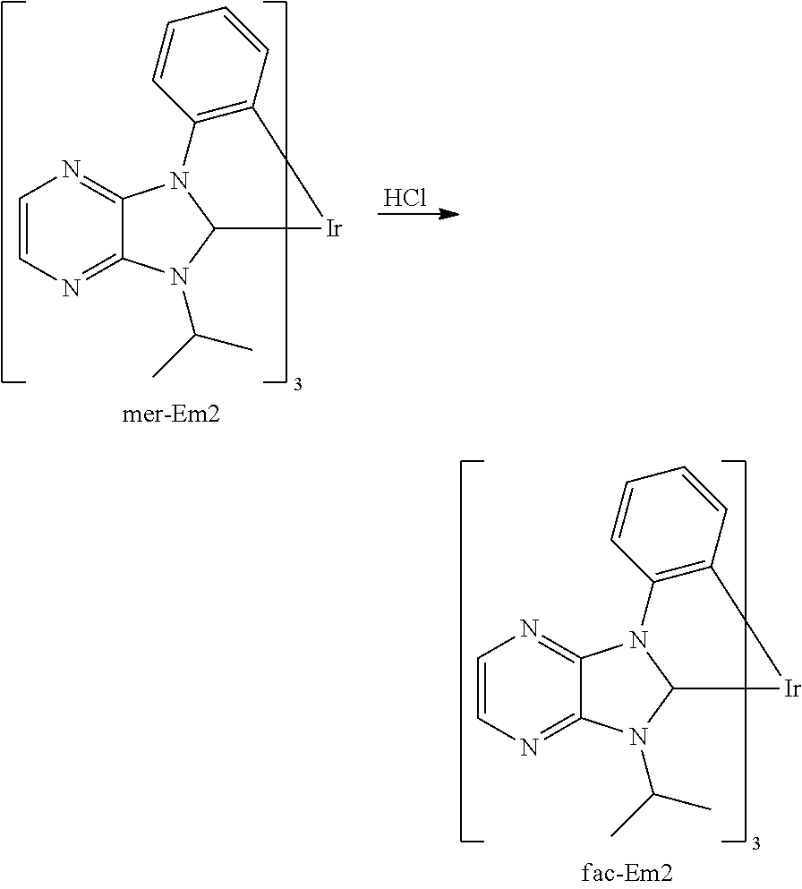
C1=CN=C2C(=N1)N1C(N2C(C)C)[Ir]C2=C1C=CC=C2.C1=CN=C2C(=N1)N1C(N2C(C)C)[Ir]C2=C1C=CC=C2.Cl
